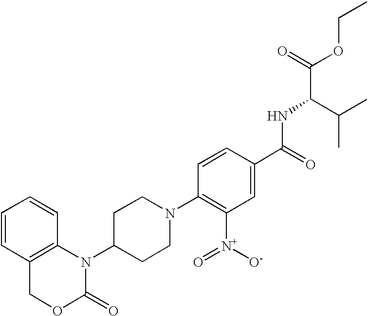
C1=CC2=C(C=C1)N(C1CCN(C3=C([N+](=O)[O-])C=C(C(NC(C(=O)OCC)C(C)C)=O)C=C3)CC1)C(=O)OC2
